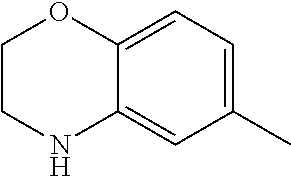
C1(C)=CC=C2C(=C1)NCCO2
